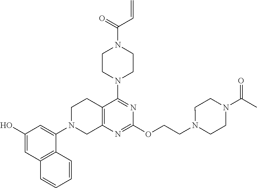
C12=C(N=C(OCCN3CCN(C(C)=O)CC3)N=C1N1CCN(C(=O)C=C)CC1)CN(C1=CC(O)=CC3=C1C=CC=C3)CC2
